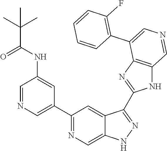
C1(C2=CN=CC(NC(=O)C(C)(C)C)=C2)=NC=C2C(=C1)C(C1=NC3=C(N1)C=NC=C3C1=C(F)C=CC=C1)=NN2
